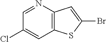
C1=NC2=C(C=C1Cl)SC(Br)=C2
